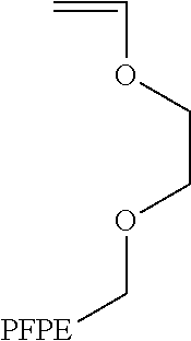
C(COC=C)OC[PFPE]
